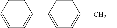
C1=CC=C(C2=CC=C(CC)C=C2)C=C1
